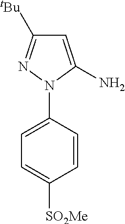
C1=C(N)N(C2=CC=C([SO2Me])C=C2)N=C1[tBu]
